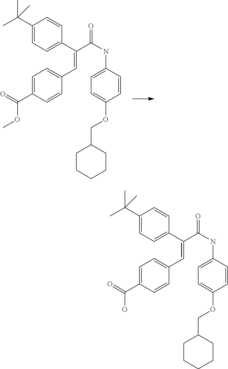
C1(C(C)(C)C)=CC=C(C(C(NC2=CC=C(OCC3CCCCC3)C=C2)=O)=CC2=CC=C(C(=O)OC)C=C2)C=C1.C1(C(C)(C)C)=CC=C(C(C(NC2=CC=C(OCC3CCCCC3)C=C2)=O)=CC2=CC=C(C(=O)O)C=C2)C=C1
